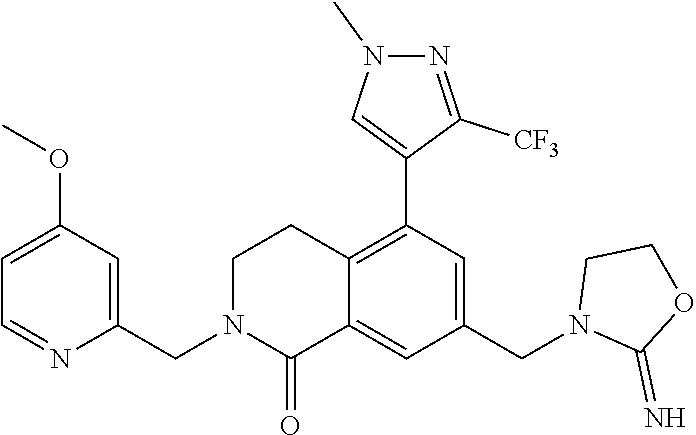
C1(CN2C(=O)C3=CC(CN4C(=N)OCC4)=CC(C4=CN(C)N=C4[CF3])=C3CC2)=CC(OC)=CC=N1
